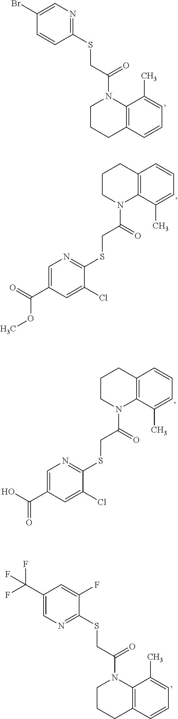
C1(Br)=CN=C(SCC(N2C3=C(C=CC=C3C)CCC2)=O)C=C1.C1CN(C(CSC2=NC=C(C(=O)OC)C=C2Cl)=O)C2=C(C1)C=CC=C2C.C1CN(C(CSC2=NC=C(C(O)=O)C=C2Cl)=O)C2=C(C1)C=CC=C2C.C1(C(F)(F)F)=CN=C(SCC(N2C3=C(C=CC=C3C)CCC2)=O)C(F)=C1
